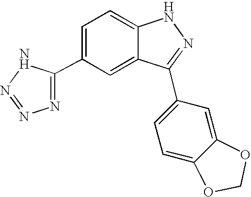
C1=C(C2=NN=NN2)C=C2C(=C1)NN=C2C1=CC=C2C(=C1)OCO2
